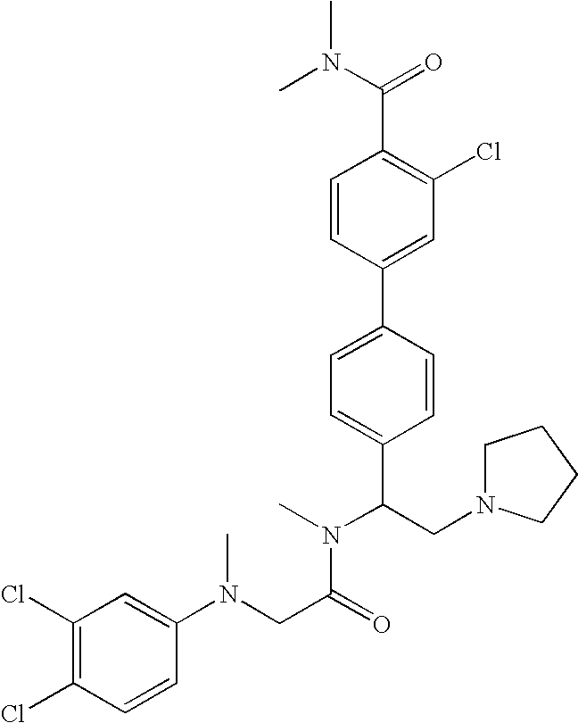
C1=CC(C2=CC=C(C(CN3CCCC3)N(C)C(CN(C3=CC(Cl)=C(Cl)C=C3)C)=O)C=C2)=CC(Cl)=C1C(N(C)C)=O
